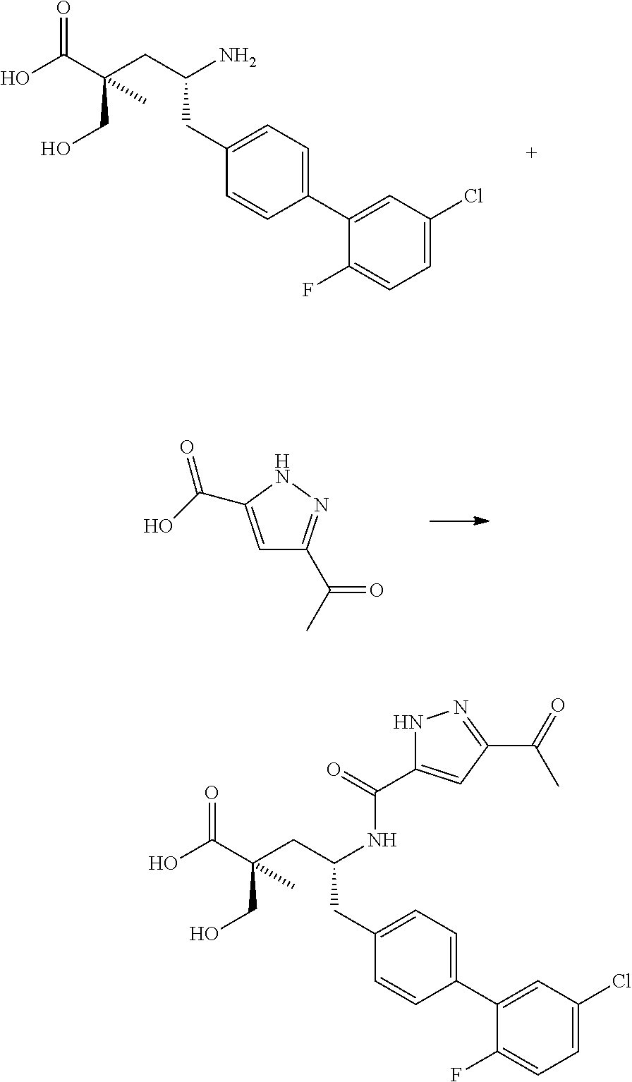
OC(C(CC(N)CC1=CC=C(C2=CC(Cl)=CC=C2F)C=C1)(CO)C)=O.C1=C(C(O)=O)NN=C1C(C)=O.OC(C(CC(NC(=O)C1=CC(C(=O)C)=NN1)CC1=CC=C(C2=CC(Cl)=CC=C2F)C=C1)(CO)C)=O
